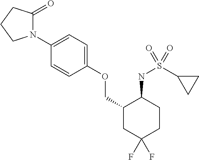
N1(C2=CC=C(OCC3CC(F)(F)CCC3NS(C3CC3)(=O)=O)C=C2)C(=O)CCC1
